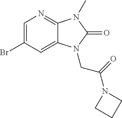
C1=C(Br)C=C2C(=N1)N(C)C(=O)N2CC(N1CCC1)=O
